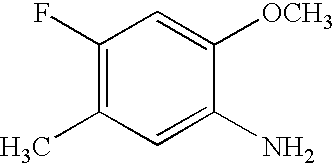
C1(F)=C(C)C=C(N)C([OCH3])=C1
